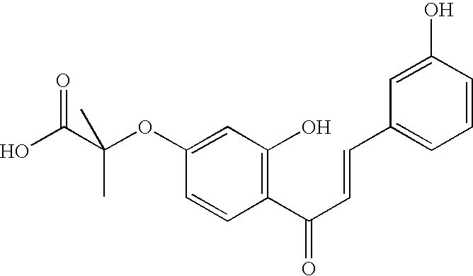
OC(C(OC1=CC(O)=C(C(C=CC2=CC=CC(O)=C2)=O)C=C1)(C)C)=O
